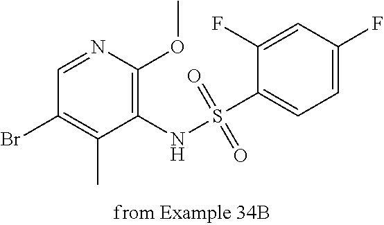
C1=NC(OC)=C(NS(C2=CC=C(F)C=C2F)(=O)=O)C(C)=C1Br
